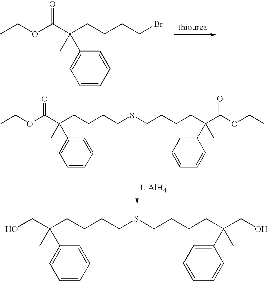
CCOC(C(CCCCBr)(C)C1=CC=CC=C1)=O.[LiAlH4].CCOC(C(CCCCSCCCCC(C(OCC)=O)(C)C1=CC=CC=C1)(C)C1=CC=CC=C1)=O.OCC(CCCCSCCCCC(CO)(C)C1=CC=CC=C1)(C)C1=CC=CC=C1
